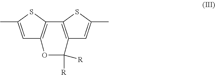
C1=C(C)SC2=C1OC([R])([R])C1=C2SC(C)=C1
